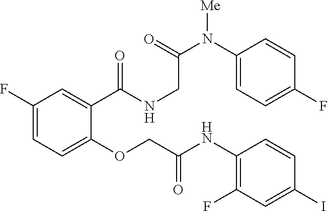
C1(F)=CC=C(OCC(NC2=C(F)C=C(I)C=C2)=O)C(C(=O)NCC(N(C2=CC=C(F)C=C2)[Me])=O)=C1
